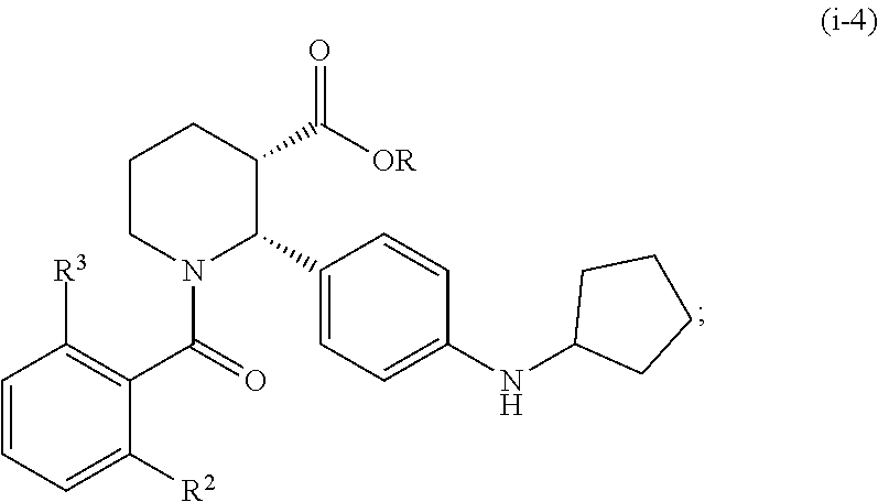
C1CN(C(C2=C([R3])C=CC=C2[R2])=O)C(C2=CC=C(NC3CCCC3)C=C2)C(C([OR])=O)C1
